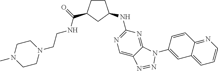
C1CC(C(NCCN2CCN(C)CC2)=O)CC1NC1=NC=C2C(=N1)N(C1=CC3=CC=CN=C3C=C1)N=N2
